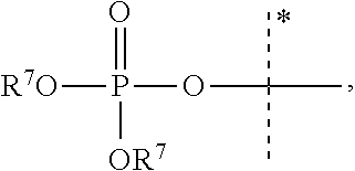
O(P([R7O])(=O)[OR7])C(C)(C)C
